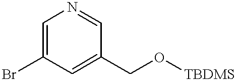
C1=C(Br)C=C(CO[TBDMS])C=N1
